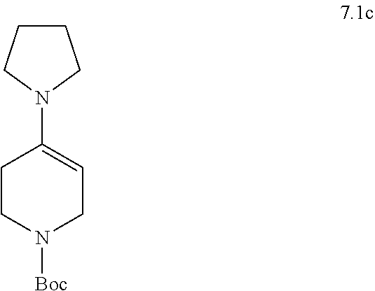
C1CCN(C2=CCN([Boc])CC2)C1
